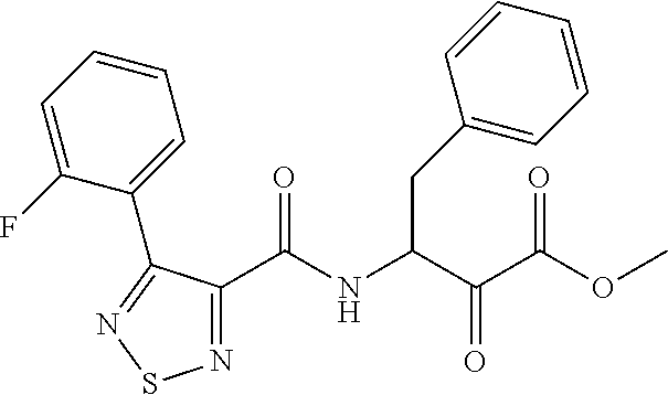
C1(C(NC(C(C(=O)OC)=O)CC2=CC=CC=C2)=O)=NSN=C1C1=CC=CC=C1F
